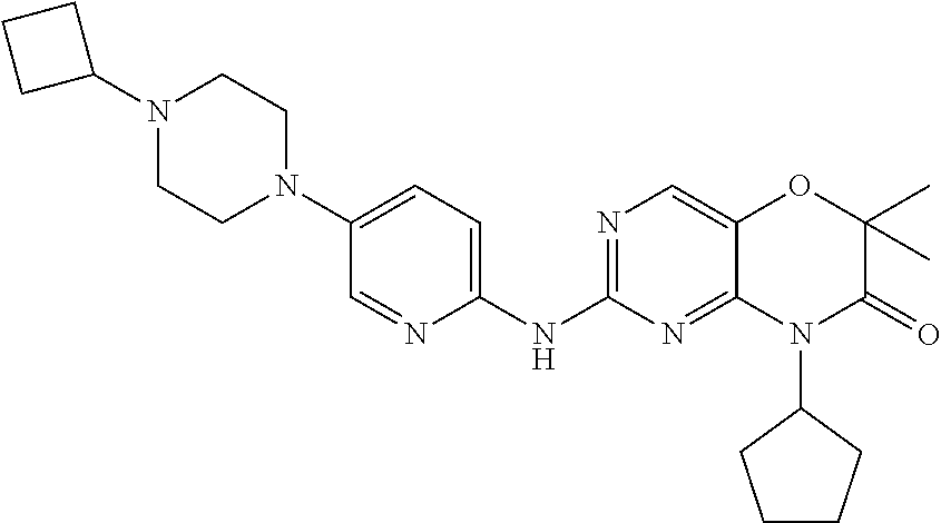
C1(NC2=NC=C3C(=N2)N(C2CCCC2)C(=O)C(C)(C)O3)=CC=C(N2CCN(C3CCC3)CC2)C=N1
